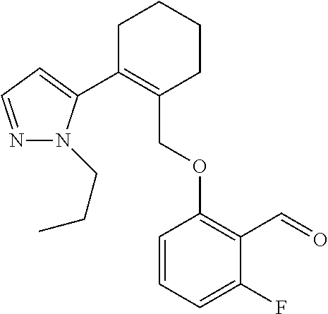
C1C(C2=CC=NN2CCC)=C(COC2=C(C=O)C(F)=CC=C2)CCC1
